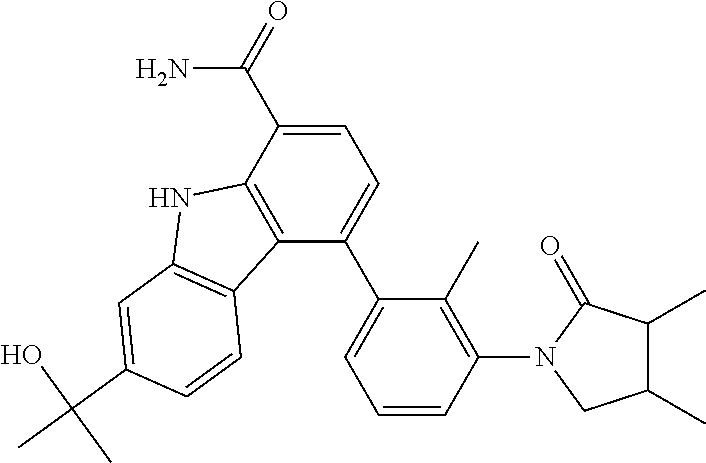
C1(C2=CC=C(C(=O)N)C3=C2C2=C(N3)C=C(C(C)(O)C)C=C2)=CC=CC(N2CC(C)C(C)C2=O)=C1C
